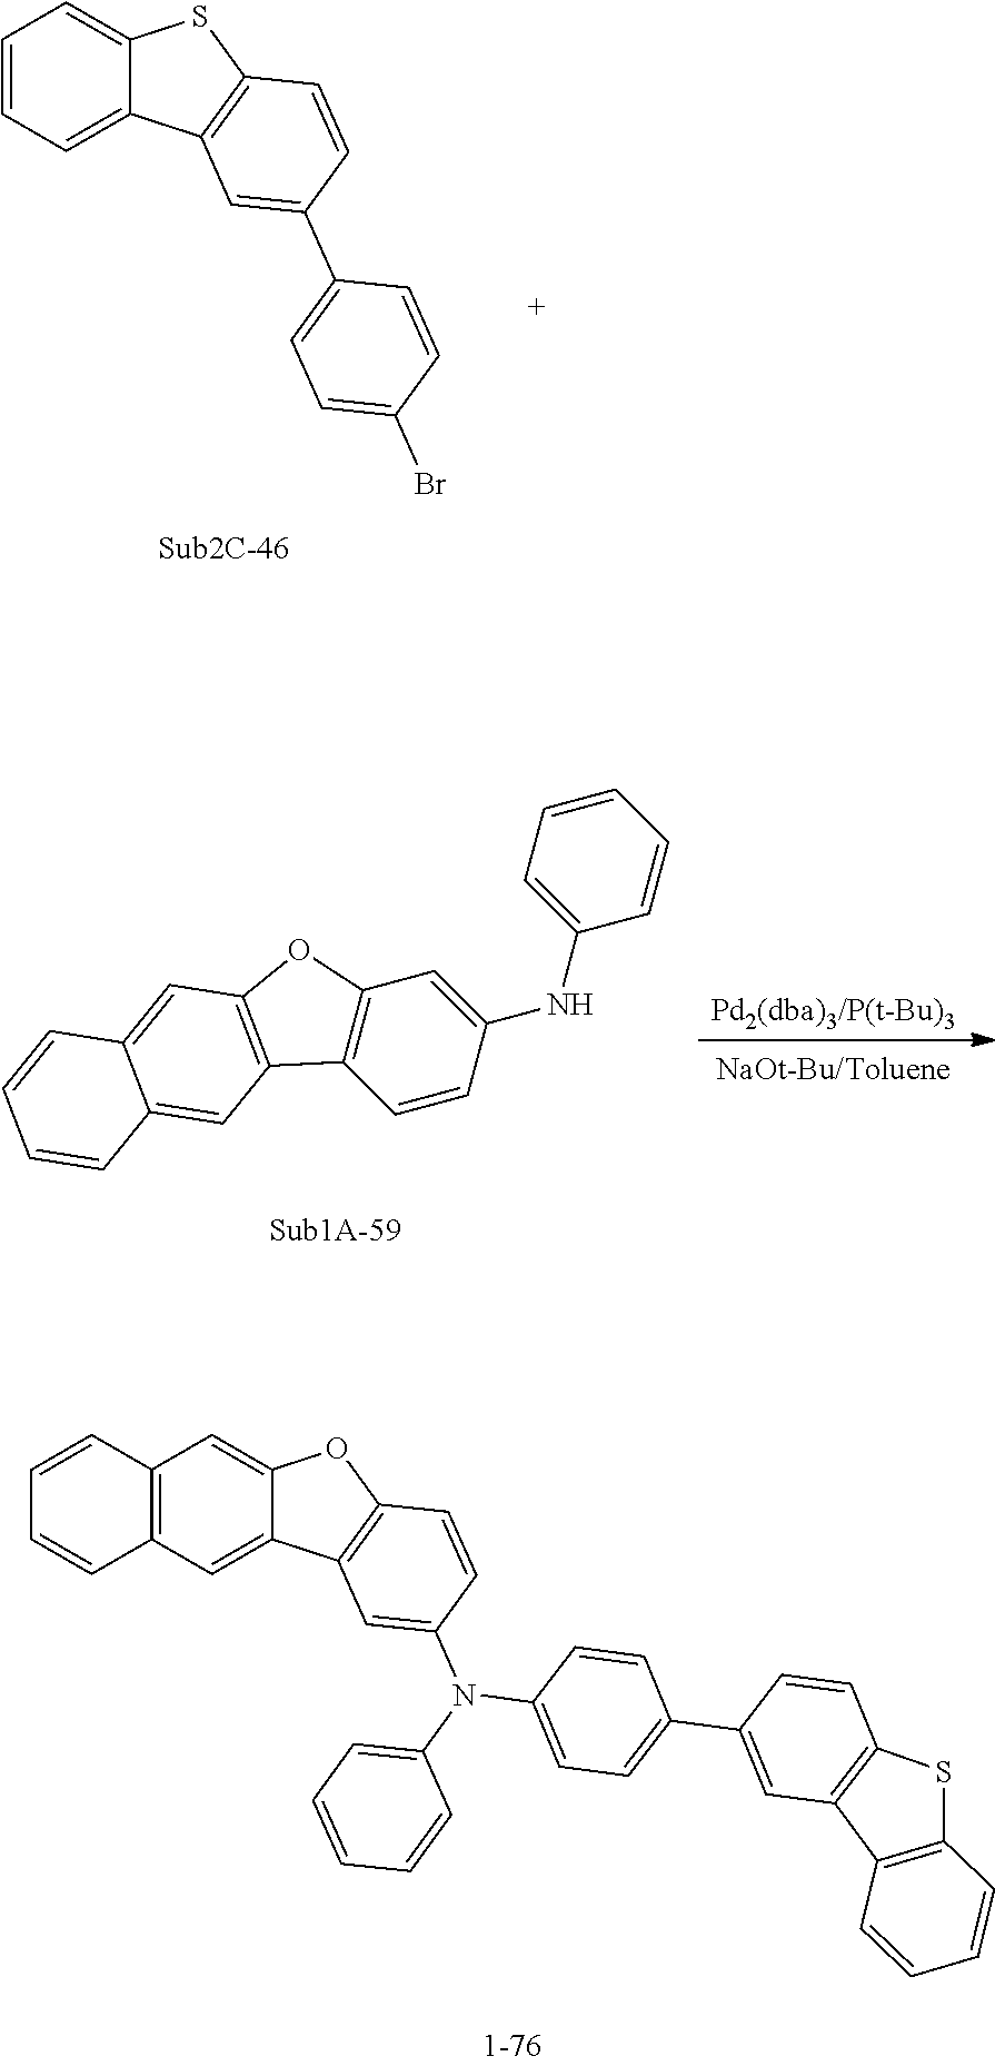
C1=CC=C2C(=C1)SC1=C2C=C(C2=CC=C(Br)C=C2)C=C1.[Pd2(dba)3/P(t-Bu)3].[NaOt-Bu/Toluene].C1=CC=C(NC2=CC3=C(C=C2)C2=C(O3)C=C3C(=C2)C=CC=C3)C=C1.C12=C(C=C3C(=C1)OC1=C3C=C(N(C3=CC=CC=C3)C3=CC=C(C4=CC5=C(C=C4)SC4=C5C=CC=C4)C=C3)C=C1)C=CC=C2
